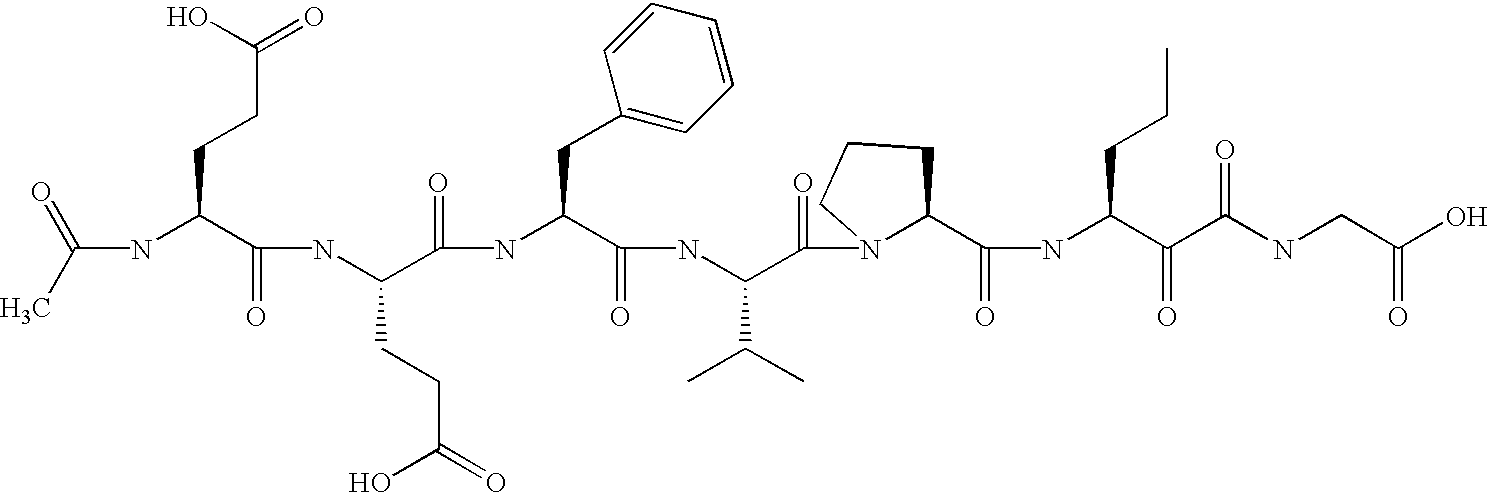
C(NC(C(NC(C(=O)NC(C(=O)NC(C(=O)N1C(C(=O)NC(C(=O)C(NCC(=O)O)=O)CCC)CCC1)C(C)C)CC1=CC=CC=C1)CCC(=O)O)=O)CCC(=O)O)(C)=O
